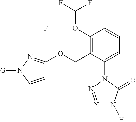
C1(OC(F)F)=C(COC2=NN([G])C=C2)C(N2N=NN([H])C2=O)=CC=C1.F
